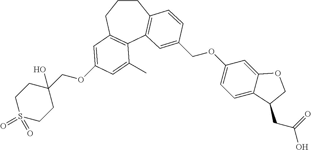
C1CCC2=C(C3=C1C=CC(COC1=CC=C4C(=C1)OCC4CC(=O)O)=C3)C(C)=CC(OCC1(O)CCS(=O)(=O)CC1)=C2
